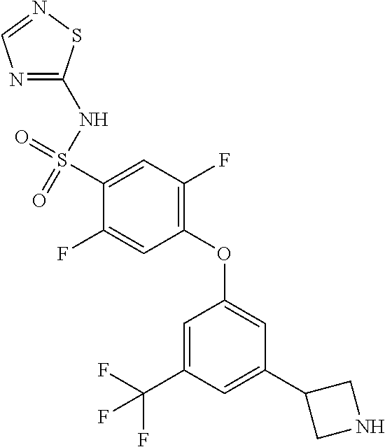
N1=C(NS(=O)(=O)C2=CC(F)=C(OC3=CC(C4CNC4)=CC(C(F)(F)F)=C3)C=C2F)SN=C1
